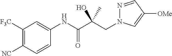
C(C(C(NC1=CC([F3C])=C([NC])C=C1)=O)(C)O)N1N=CC([OMe])=C1
